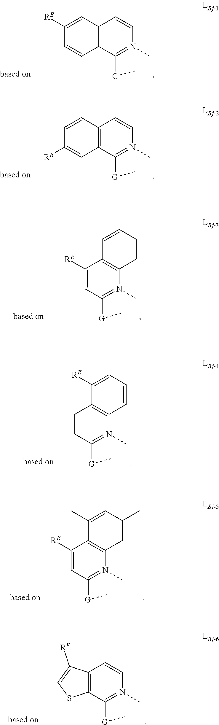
C12=C(C=C([RE])C=C1)C=CN(C)=C2[G]C.C1=C([RE])C=CC2=C1C([G]C)=N(C)C=C2.C1([RE])=CC([G]C)=N(C)C2=C1C=CC=C2.C1=CC([G]C)=N(C)C2=C1C([RE])=CC=C2.C1([RE])=CC([G]C)=N(C)C2=C1C(C)=CC(C)=C2.C12=C(C([RE])=CS1)C=CN(C)=C2[G]C
